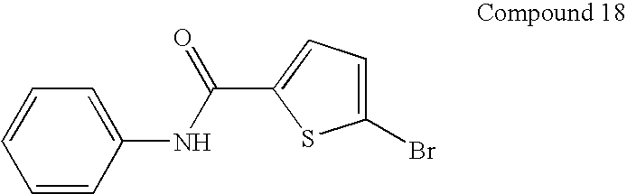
C1=CC(NC(=O)C2=CC=C(Br)S2)=CC=C1
